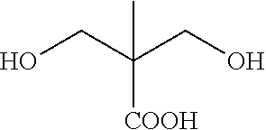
OCC(CO)([COOH])C
